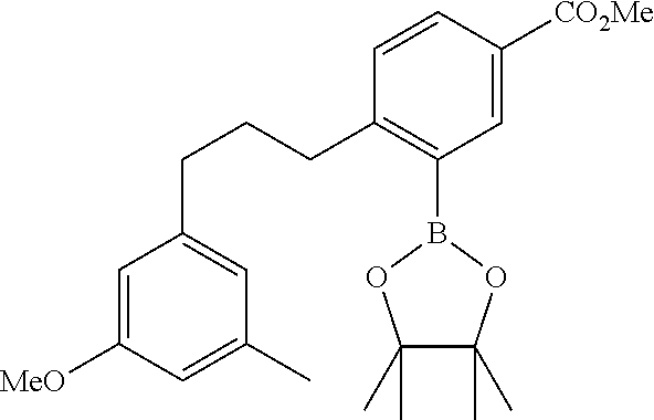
C1=C([CO2Me])C=CC(CCCC2=CC(C)=CC([MeO])=C2)=C1B1OC(C)(C)C(C)(C)O1
